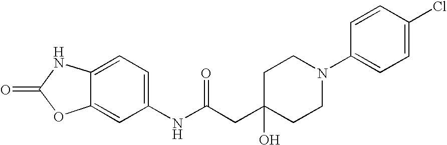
C1(NC(CC2(O)CCN(C3=CC=C(Cl)C=C3)CC2)=O)=CC=C2C(=C1)OC(=O)N2
